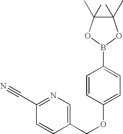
C1(COC2=CC=C(B3OC(C)(C)C(C)(C)O3)C=C2)=CN=C(C#N)C=C1
